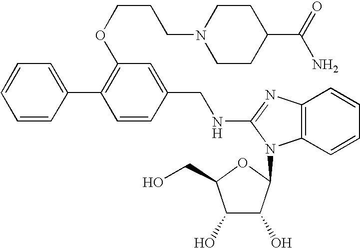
C1=C(C2=C(OCCCN3CCC(C(=O)N)CC3)C=C(CNC3=NC4=C(C=CC=C4)N3C3C(O)C(O)C(CO)O3)C=C2)C=CC=C1
